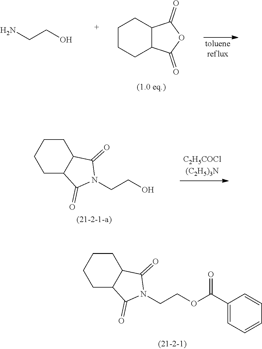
C1CCC2C(C1)C(=O)OC2=O.C(O)CN.C1C2C(CCC1)C(=O)N(CCO)C2=O.C1C2C(CCC1)C(=O)N(CCOC(C1=CC=CC=C1)=O)C2=O
